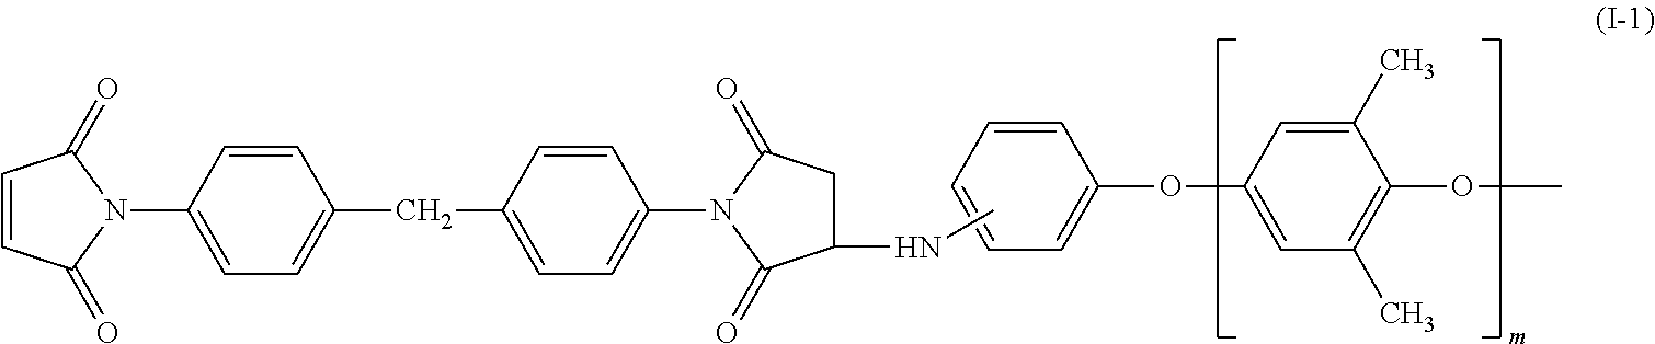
C1=CC(=O)N(C2=CC=C(CC3=CC=C(N4C(=O)C(NC)CC4=O)C=C3)C=C2)C1=O.C1=CC=CC=C1OC1=CC(C)=C(OC)C(C)=C1
